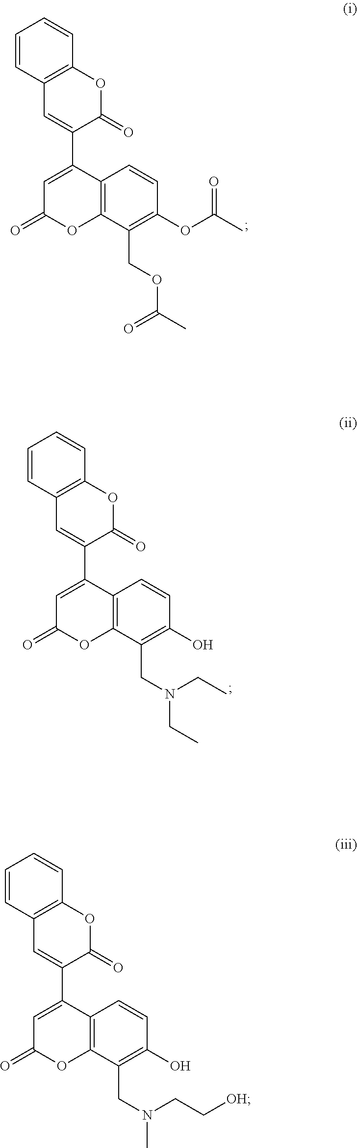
C1=CC2=C(C=C1)OC(=O)C(C1=CC(=O)OC3=C1C=CC(OC(C)=O)=C3COC(C)=O)=C2.C1=CC2=C(C=C1)OC(=O)C(C1=CC(=O)OC3=C1C=CC(O)=C3CN(CC)CC)=C2.C1=CC2=C(C=C1)OC(=O)C(C1=CC(=O)OC3=C1C=CC(O)=C3CN(C)CC[OH])=C2
